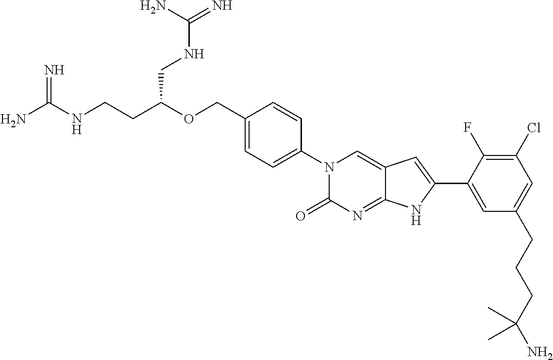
N=C(NCCC(OCC1=CC=C(N2C(=O)N=C3C(=C2)C=C(C2=CC(CCCC(N)(C)C)=CC(Cl)=C2F)N3)C=C1)CNC(=N)N)N
